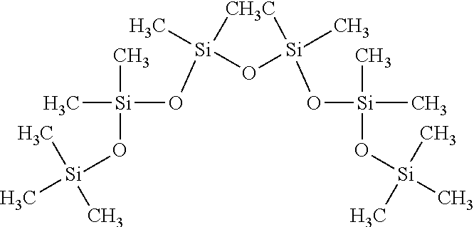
[Si]1(C)(O[Si](C)(C)O[Si](C)(C)C)O[Si](C)(O[Si](C)(C)O[Si](C)(C)C)[CH3C]1
